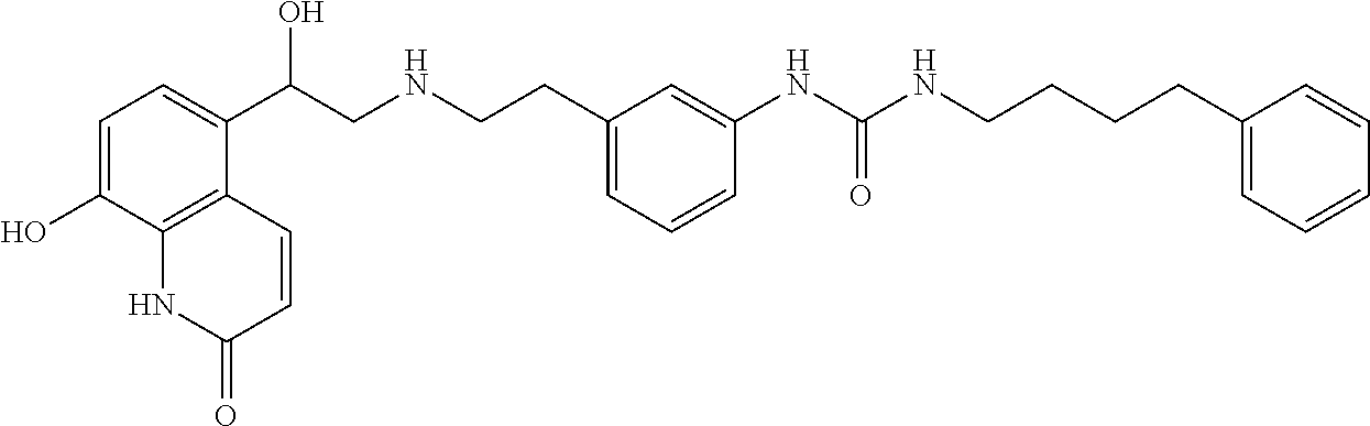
C1=C(O)C2=C(C(C(CNCCC3=CC=CC(NC(NCCCCC4=CC=CC=C4)=O)=C3)O)=C1)C=CC(=O)N2
